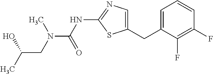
C1=C(CC2=CC=CC(F)=C2F)SC(NC(N(C)CC(C)O)=O)=N1
